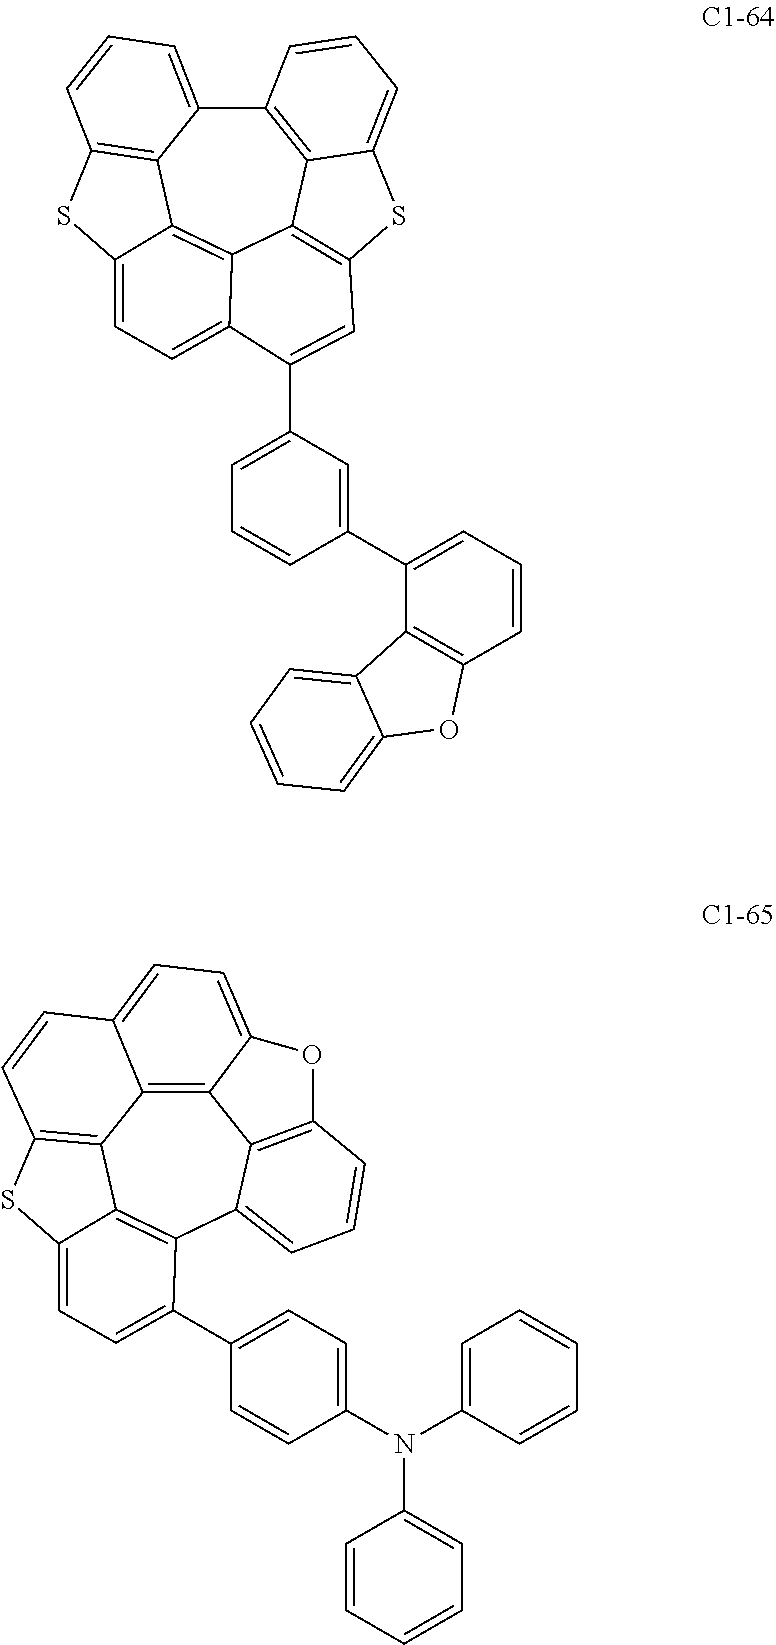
C12=C3C4=C(SC3=CC=C1)C=C(C1=CC=CC(C3=CC=CC5=C3C3=CC=CC=C3O5)=C1)C1=CC=C3C(=C41)C1=C(C=CC=C21)S3.C12=C3C4=C5SC6=CC=C(C7=CC=C(N(C8=CC=CC=C8)C8=CC=CC=C8)C=C7)C(=C46)C4=CC=CC(=C14)OC2=CC=C3C=C5
